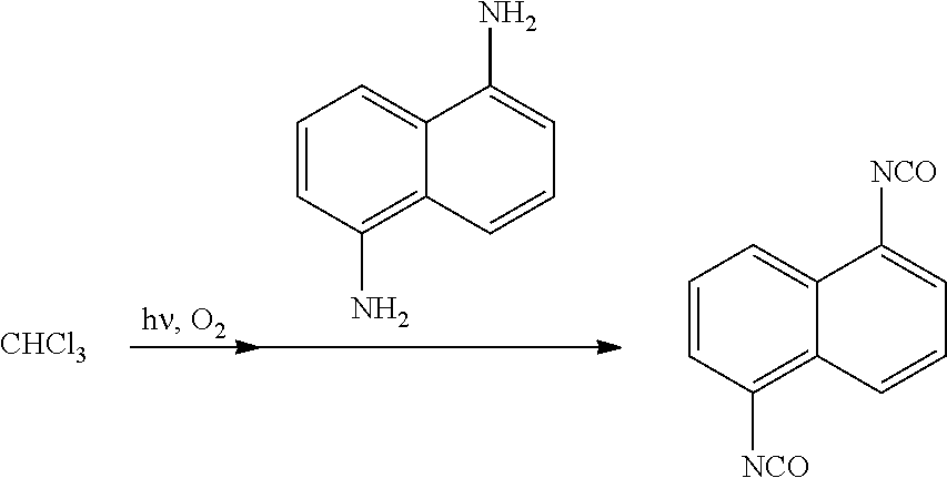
[CHCl3].C1=CC=C2C(=C1N)C=CC=C2N.C1=CC=C2C(=C1[NCO])C=CC=C2[NCO]
